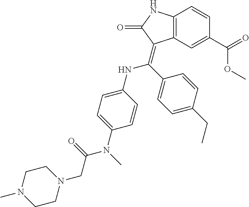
C1(C(=O)OC)=CC2=C(C=C1)NC(=O)C2=C(C1=CC=C(CC)C=C1)NC1=CC=C(N(C)C(=O)CN2CCN(C)CC2)C=C1
